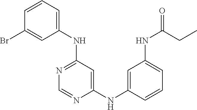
C1=CC=C(NC2=NC=NC(NC3=CC(NC(CC)=O)=CC=C3)=C2)C=C1Br
